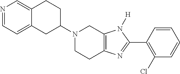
C12=CN=CC=C1CC(N1CCC3=C(C1)N([H])C(C1=C(Cl)C=CC=C1)=N3)CC2
